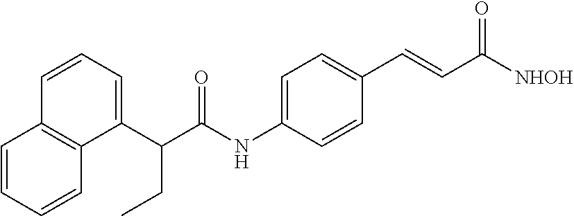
C1(C(C(NC2=CC=C(C=CC([NHOH])=O)C=C2)=O)CC)=CC=CC2=C1C=CC=C2
